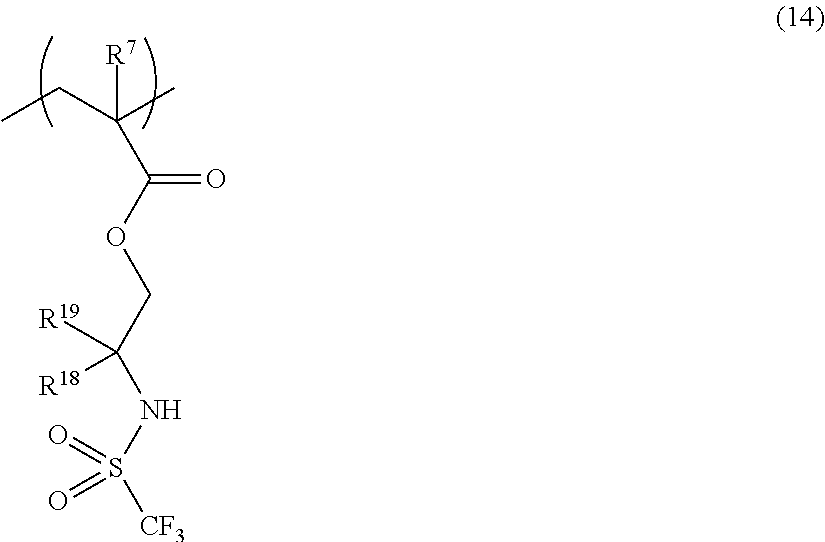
[R7]C(C)(CC)C(OCC(NS([CF3])(=O)=O)([R19])[R18])=O
